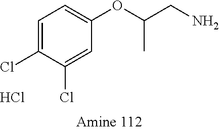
C1(Cl)=CC(OC(CN)C)=CC=C1Cl.Cl
